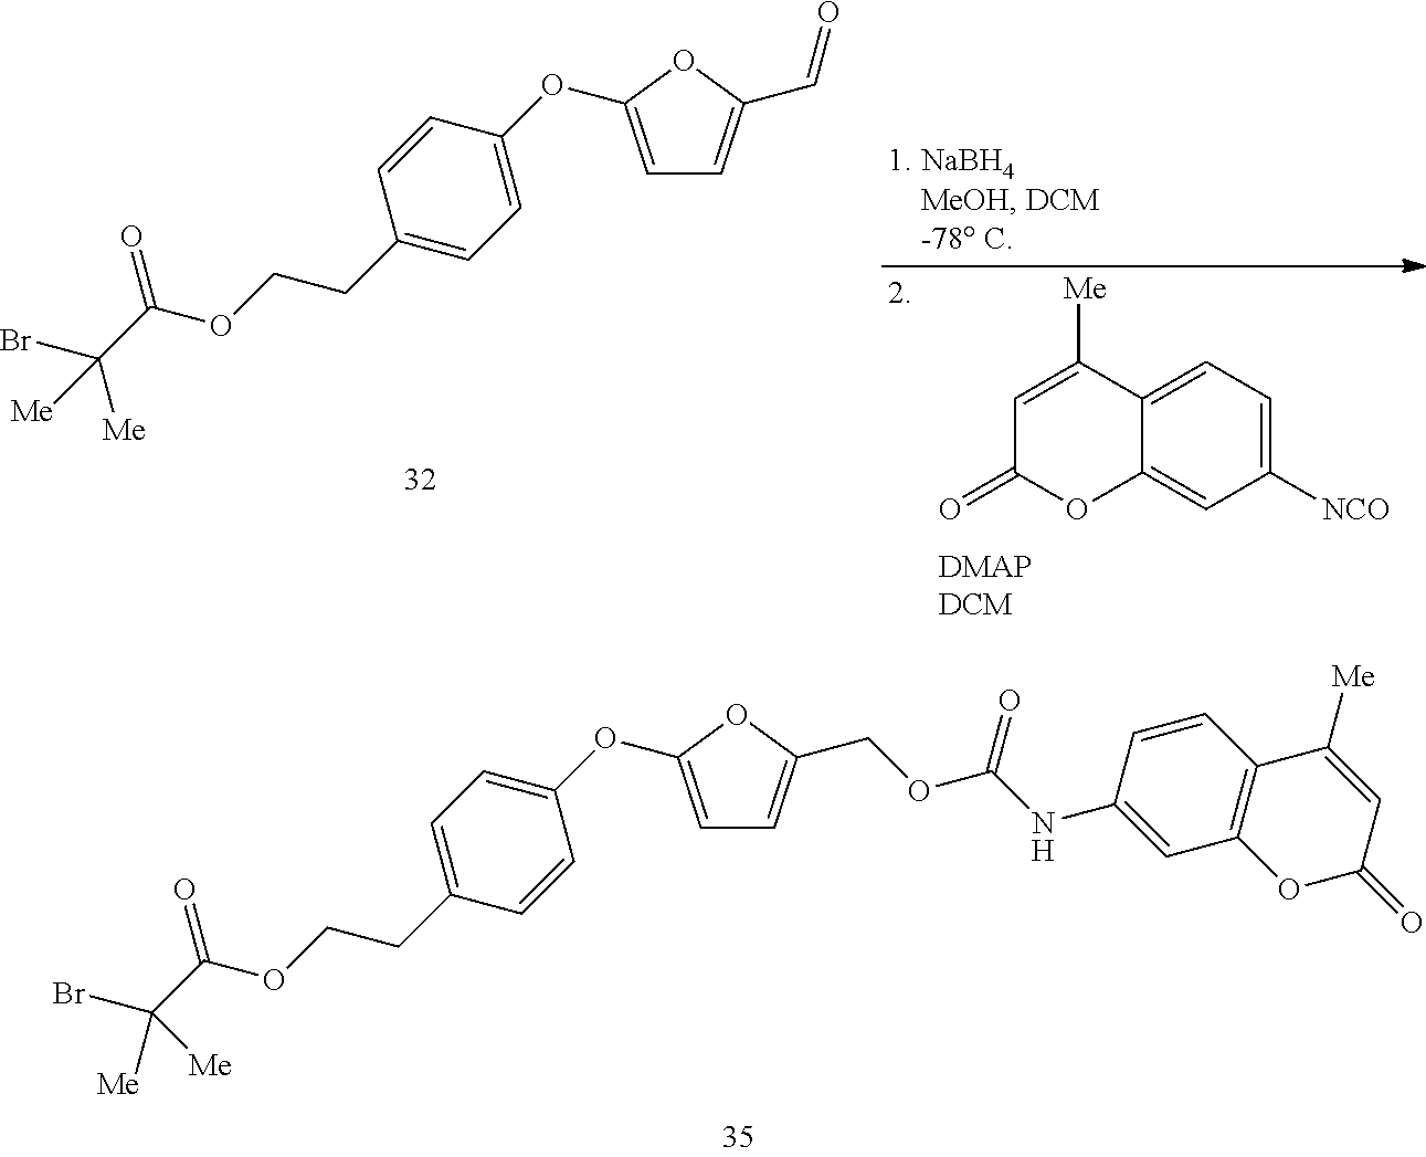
C1=C(OC2=CC=C(CCOC(C(Br)([Me])[Me])=O)C=C2)OC(COC(=O)NC2=CC3=C(C=C2)C([Me])=CC(=O)O3)=C1.C1=C(OC2=CC=C(CCOC(C(Br)([Me])[Me])=O)C=C2)OC(C=O)=C1.C1=C([Me])C2=CC=C([NCO])C=C2OC1=O
